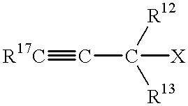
[R17C]#CC([R12])([R13])[X]
